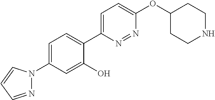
C1=C(N2N=CC=C2)C=C(O)C(C2=CC=C(OC3CCNCC3)N=N2)=C1
